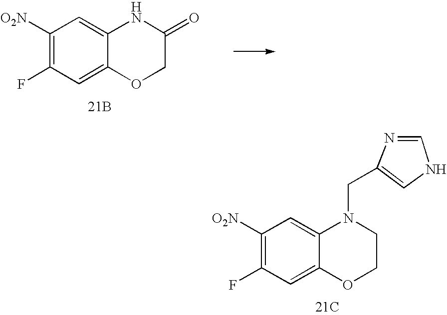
C1([O2N])=C(F)C=C2C(=C1)N(CC1=CNC=N1)CCO2.[21C].C1([O2N])=C(F)C=C2C(=C1)NC(=O)CO2.[21B]
